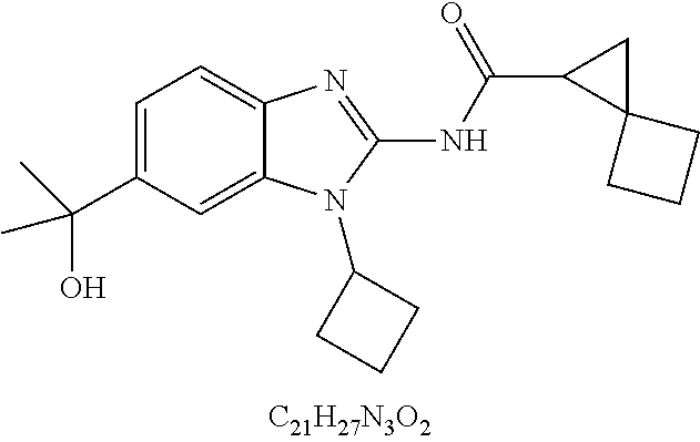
C1=C(C(C)(O)C)C=C2C(=C1)N=C(NC(C1C3(C1)CCC3)=O)N2C1CCC1
